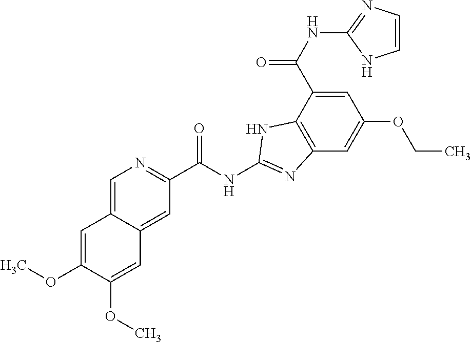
C12=CN=C(C(NC3=NC4=C(C(C(NC5=NC=CN5)=O)=CC(OCC)=C4)N3)=O)C=C1C=C(OC)C(OC)=C2
